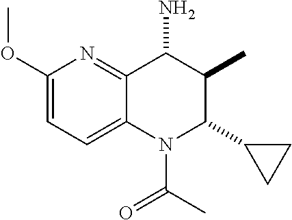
C12=CC=C(OC)N=C1C(N)C(C)C(C1CC1)N2C(C)=O
